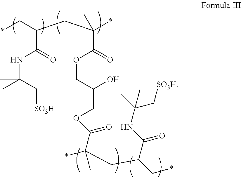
C(C(*)(C(=O)OCC(COC(C(CC(C*)C(NC(C)(C[SO3H])C)=O)(*)C)=O)O)C)C(C*)C(=O)NC(C)(C[SO3H])C
